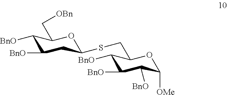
C1([BnO])C([BnO])CC(SCC2OC([OMe])C([BnO])C([BnO])C2[BnO])OC1C[OBn]
